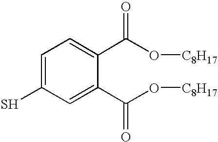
C1=C(S)C=C(C(O[C8H17])=O)C(C(O[C8H17])=O)=C1
